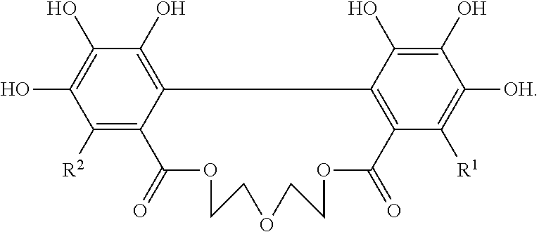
C1([R2])=C2C(=C(O)C(O)=C1O)C1=C(C(=O)OCCOCCOC2=O)C([R1])=C([OH])C(O)=C1O
